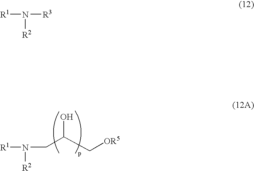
[R1]N([R2])CC(C[OR5])O.[R1]N([R2])[R3]
